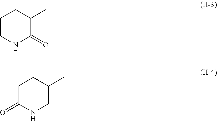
C1CNC(=O)C(C)C1.C1C(=O)NCC(C)C1
